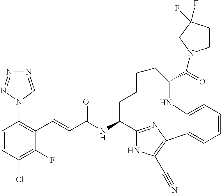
C(NC1C2=NC(=C(C#N)N2)C2=CC=CC=C2NC(C(=O)N2CCC(F)(F)C2)CCCC1)(=O)C=CC1=C(N2C=NN=N2)C=CC(Cl)=C1F
